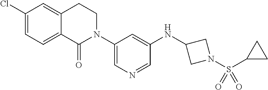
C1(Cl)=CC=C2C(=C1)CCN(C1=CN=CC(NC3CN(S(C4CC4)(=O)=O)C3)=C1)C2=O
